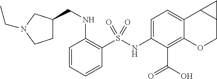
C1=CC=CC(S(NC2=CC=C3C(=C2C(=O)O)OCC2C3C2)(=O)=O)=C1NCC1CCN(CC)C1
